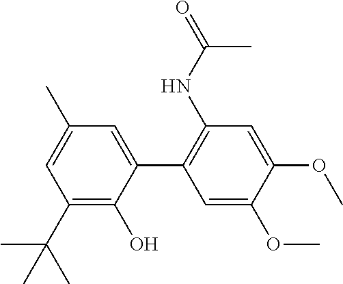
C1=C(OC)C(OC)=CC(NC(=O)C)=C1C1=CC(C)=CC(C(C)(C)C)=C1O
